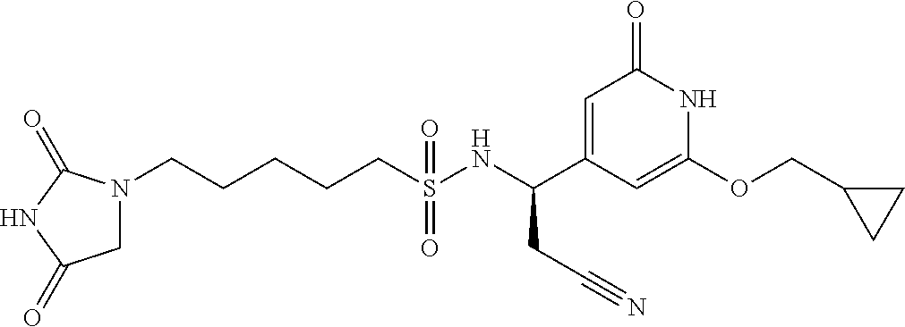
N1(CCCCCS(NC(C2=CC(=O)NC(OCC3CC3)=C2)CC#N)(=O)=O)CC(=O)NC1=O
